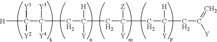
[H]C([Y1])([Y2])C([Y3])([Y4])CC([H])([Y])CC([Z])([Y])CC([H])([Y])CC([Y])=C
